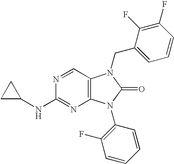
N1=CC2=C(N=C1NC1CC1)N(C1=C(F)C=CC=C1)C(=O)N2CC1=CC=CC(F)=C1F
